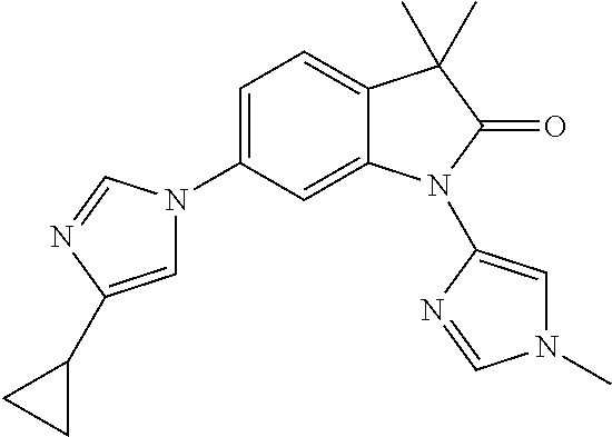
C1=C(N2C=C(C3CC3)N=C2)C=C2C(=C1)C(C)(C)C(=O)N2C1=CN(C)C=N1
